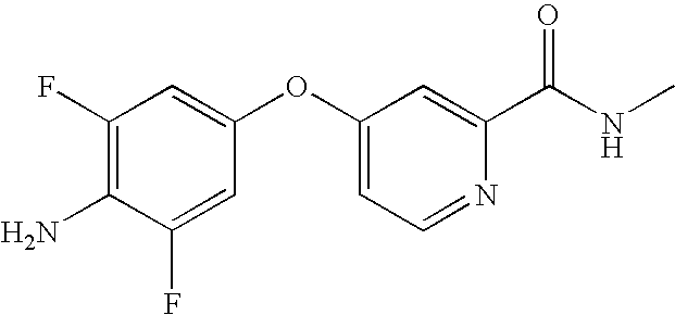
C1(F)=CC(OC2=CC=NC(C(NC)=O)=C2)=CC(F)=C1N
